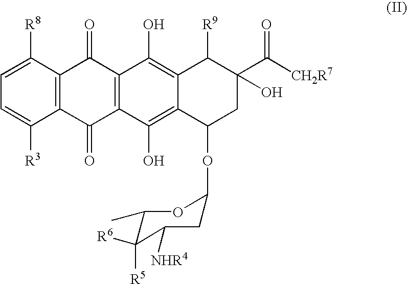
C1=C([R3])C2=C(C([R8])=C1)C(=O)C1=C(C2=O)C(O)=C2C(=C1O)C([R9])C(C([CH2R7])=O)(O)CC2OC1CC([NHR4])C([R5])([R6])C(C)O1
